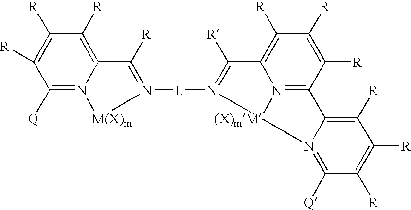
C1([R])=C([R])C([R])=C2N(=C1[Q])[M(X)m]N([L]N1=C([R])C3=C([R])C([R])=C([R])C4=N3[(X)mM]1N1=C([Q])C([R])=C([R])C([R])=C41)=C2[R]
